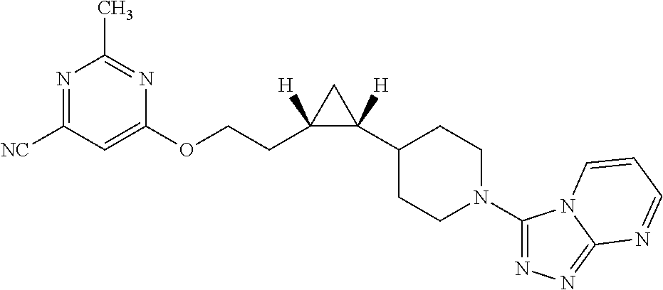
N1=C([NC])C=C(OCCC2([H])C([H])(C3CCN(C4=NN=C5N4C=CC=N5)CC3)C2)N=C1C
